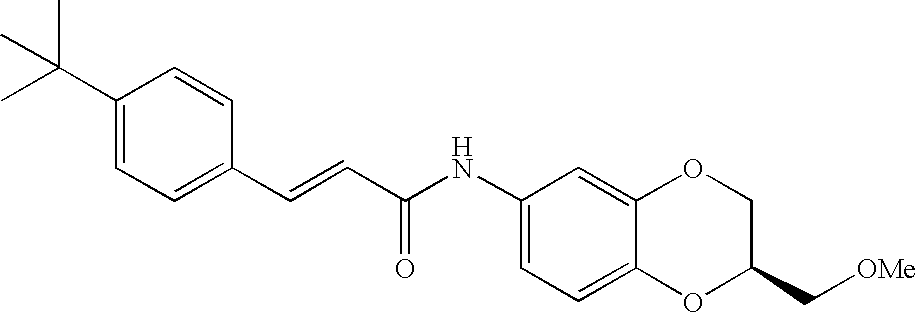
C(=CC(=O)NC1=CC=C2C(=C1)OCC(C[OMe])O2)C1=CC=C(C(C)(C)C)C=C1
